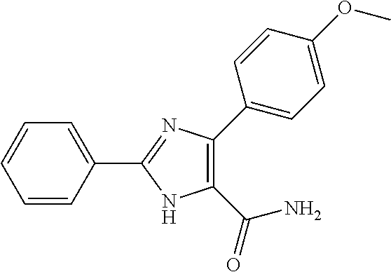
C1=CC=CC(C2=NC(C3=CC=C(OC)C=C3)=C(C(=O)N)N2)=C1
